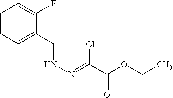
C1=CC=C(CNN=C(C(OCC)=O)Cl)C(F)=C1
